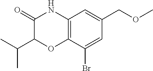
C1(=O)C(C(C)C)OC2=C(N1)C=C(COC)C=C2Br
